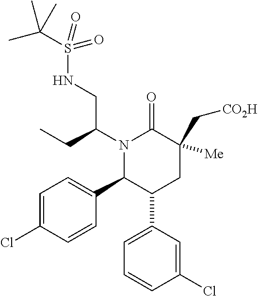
N1(C(CC)CNS(=O)(C(C)(C)C)=O)C(C2=CC=C(Cl)C=C2)C(C2=CC=CC(Cl)=C2)CC(C[CO2H])([Me])C1=O
